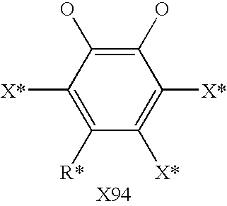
C1([X*])=C([X*])C(O)=C(O)C([X*])=C1[R*]
